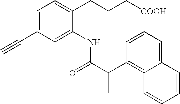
C1=CC=C2C(=C1C(C(=O)NC1=CC(C#C)=CC=C1CCC[COOH])C)C=CC=C2
